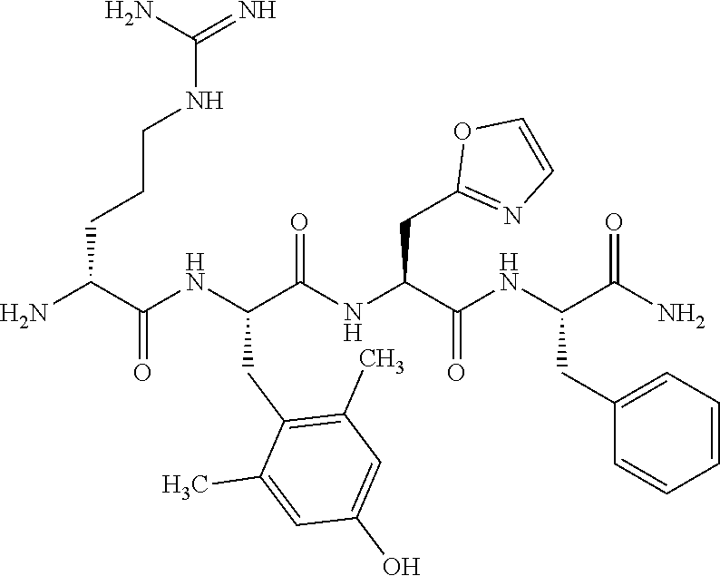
NC(C(NC(C(NC(C(NC(C(N)=O)CC1=CC=CC=C1)=O)CC1=NC=CO1)=O)CC1=C(C)C=C(O)C=C1C)=O)CCCNC(=N)N
